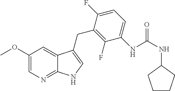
C1(OC)=CN=C2C(=C1)C(CC1=C(F)C(NC(=O)NC3CCCC3)=CC=C1F)=CN2
